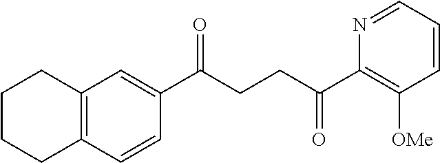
C1(C(CCC(C2=C([OMe])C=CC=N2)=O)=O)=CC2=C(C=C1)CCCC2
